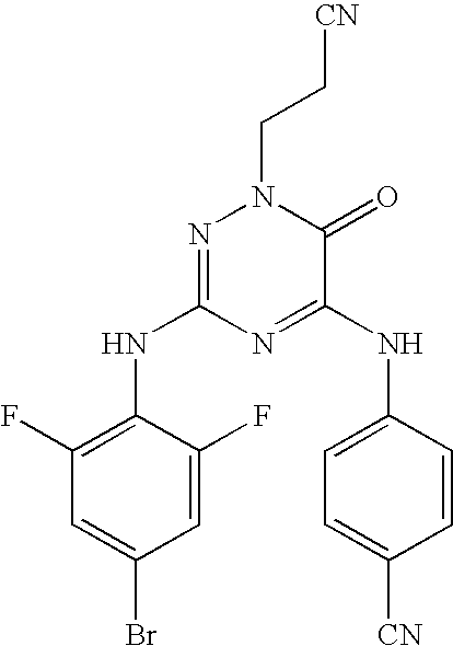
C1=C(F)C(NC2=NN(CC[CN])C(=O)C(NC3=CC=C([CN])C=C3)=N2)=C(F)C=C1Br
